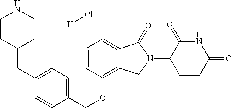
C(OC1=C2C(=CC=C1)C(=O)N(C1C(=O)NC(=O)CC1)C2)C1=CC=C(CC2CCNCC2)C=C1.Cl[H]
